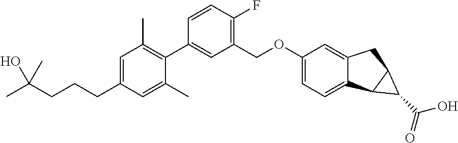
C1=C(CCCC(C)(O)C)C=C(C)C(C2=CC(COC3=CC=C4C(=C3)CC3C4C3C(O)=O)=C(F)C=C2)=C1C
